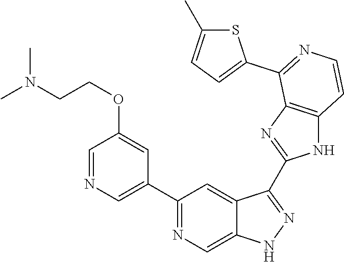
C1(C2=CN=CC(OCCN(C)C)=C2)=NC=C2C(=C1)C(C1=NC3=C(N1)C=CN=C3C1=CC=C(C)S1)=NN2
